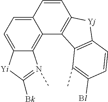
C12=CC=C3C(=C1C1=C(C=C2)[Yj]C2=C1C(C)=C([Bl])C=C2)N(C)=C([Bk])[Yi]3
